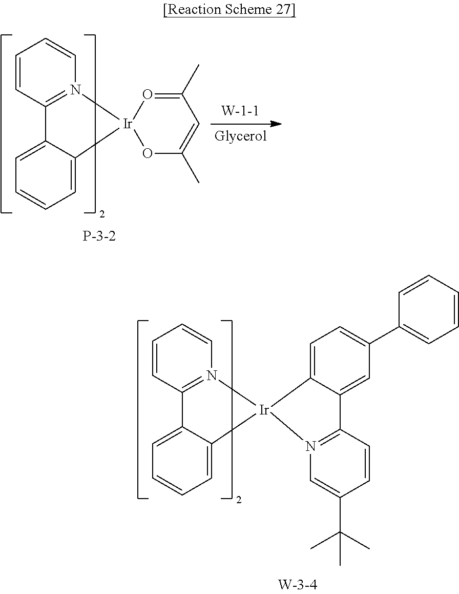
C1=CC2=N(C=C1)[Ir]1(C3=CC=CC=C23)OC(C)=CC(C)=O1.C1=CC2=N(C=C1)[Ir]1(C3=CC=CC=C23)C2=CC=C(C3=CC=CC=C3)C=C2C2=N1C=C(C(C)(C)C)C=C2
